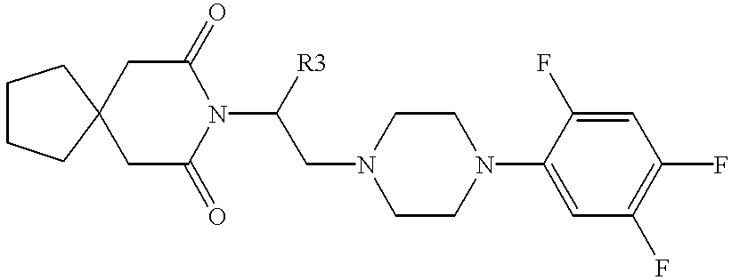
C12(CC(=O)N(C([R3])CN3CCN(C4=CC(F)=C(F)C=C4F)CC3)C(=O)C1)CCCC2
